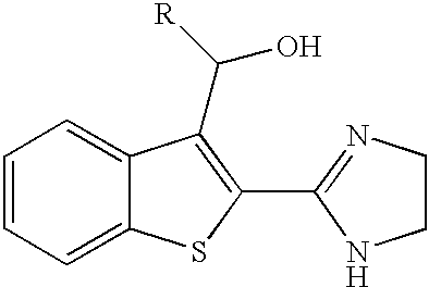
C1=C2C(=CC=C1)C(C([R])O)=C(C1=NCCN1)S2
